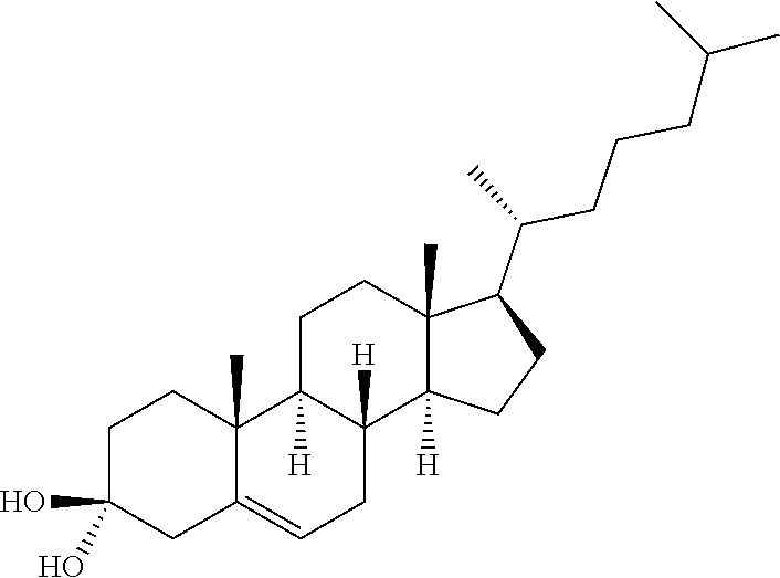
C12=CCC3([H])C([H])(C1(C)CCC(O)(O)C2)CCC1(C)C(C(CCCC(C)C)C)CCC13[H]
